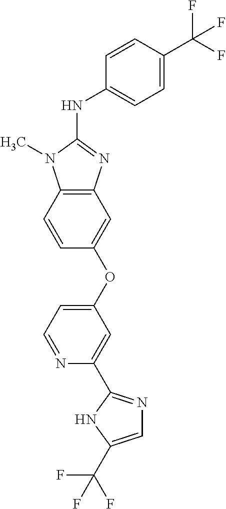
C12=C(C=CC(OC3=CC=NC(C4=NC=C(C(F)(F)F)N4)=C3)=C1)N(C)C(NC1=CC=C(C(F)(F)F)C=C1)=N2
